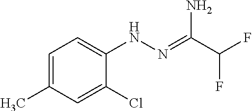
C1=C(C)C=C(Cl)C(NN=C(C(F)F)N)=C1
